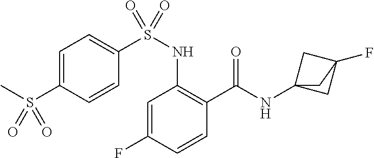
C1=C(F)C=CC(C(=O)NC23CC(F)(C2)C3)=C1NS(C1=CC=C(S(C)(=O)=O)C=C1)(=O)=O
